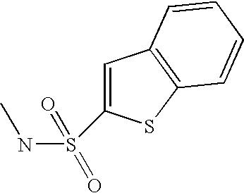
S(NC)(=O)(=O)C1=CC2=C(S1)C=CC=C2
